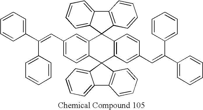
C1=CC=C(C(=CC2=CC=C3C(=C2)C2(C4=C(C=C(C=C(C5=CC=CC=C5)C5=CC=CC=C5)C=C4)C34C3=C(C5=CC=CC=C54)C=CC=C3)C3=CC=CC=C3C3=C2C=CC=C3)C2=CC=CC=C2)C=C1
